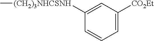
C1([(CH2)3NHCSNH]C)=CC([CO2Et])=CC=C1
